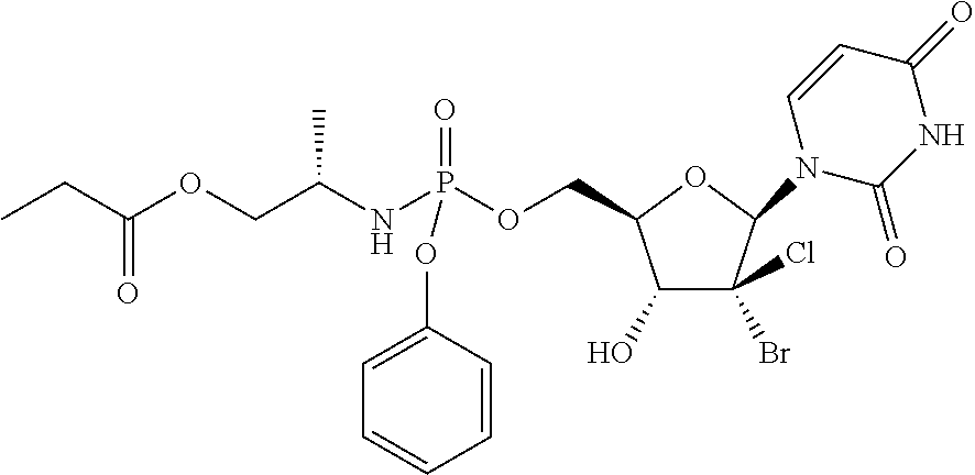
C1(O)C(Br)(Cl)C(N2C(=O)NC(=O)C=C2)OC1COP(NC(COC(CC)=O)C)(=O)OC1=CC=CC=C1
